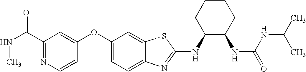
N1=C(C(NC)=O)C=C(OC2=CC=C3C(=C2)SC(NC2C(NC(=O)NC(C)C)CCCC2)=N3)C=C1
